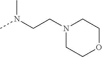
CN(CCN1CCOCC1)C
